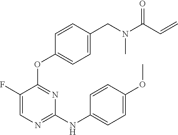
C1(F)=CN=C(NC2=CC=C(OC)C=C2)N=C1OC1=CC=C(CN(C(C=C)=O)C)C=C1
